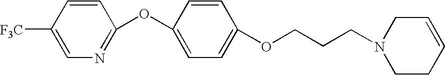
C1(OC2=CC=C(OCCCN3CCC=CC3)C=C2)=NC=C([F3C])C=C1
